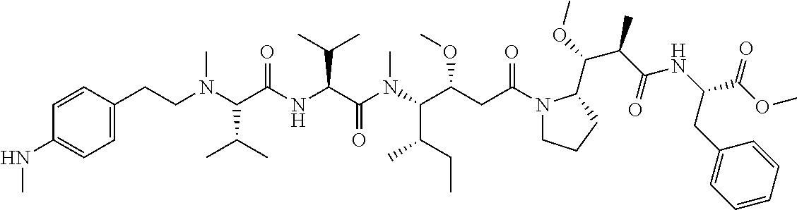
N1(C(CC(C(N(C(C(NC(C(N(CCC2=CC=C(NC)C=C2)C)C(C)C)=O)C(C)C)=O)C)C(CC)C)OC)=O)CCCC1C(OC)C(C(NC(C(OC)=O)CC1=CC=CC=C1)=O)C
